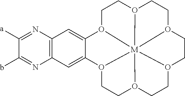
C1([a])=NC2=C(N=C1b)C=C1C(=C2)O2CCO3CCO4CCO5CCO6CCO1[M]23456
